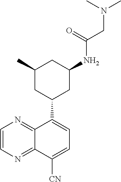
C1=CN=C2C(=N1)C(C1CC(NC(CN(C)C)=O)CC(C)C1)=CC=C2[CN]
